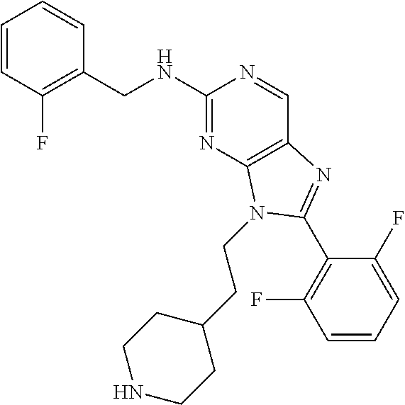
C1=CC(F)=C(CNC2=NC3=C(C=N2)N=C(C2=C(F)C=CC=C2F)N3CCC2CCNCC2)C=C1
